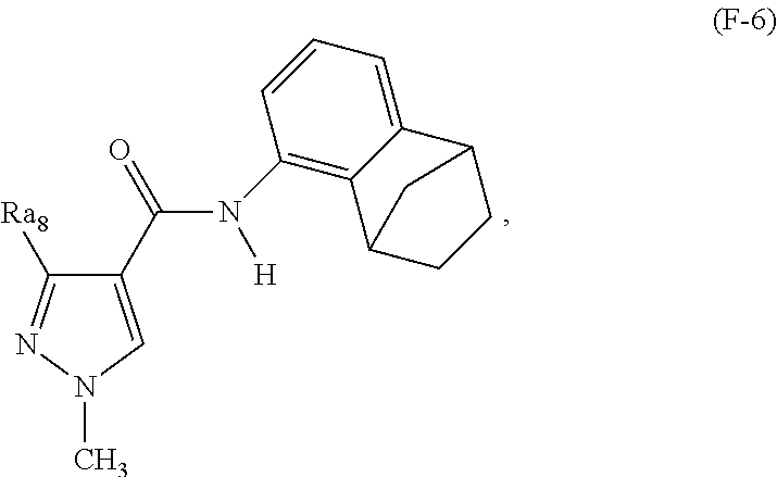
C1(C(=O)N(C2=C3C(=CC=C2)C2CCC3C2)[H])=CN(C)N=C1[Ra8]
